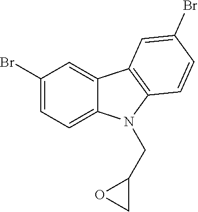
C1(Br)=CC=C2C(=C1)C1=C(N2CC2CO2)C=CC(Br)=C1
